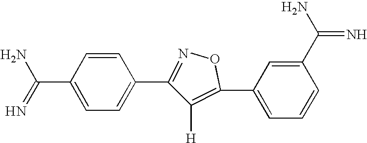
C1(C(=N)N)=CC=C(C2=NOC(C3=CC=CC(C(N)=N)=C3)=C2[H])C=C1
